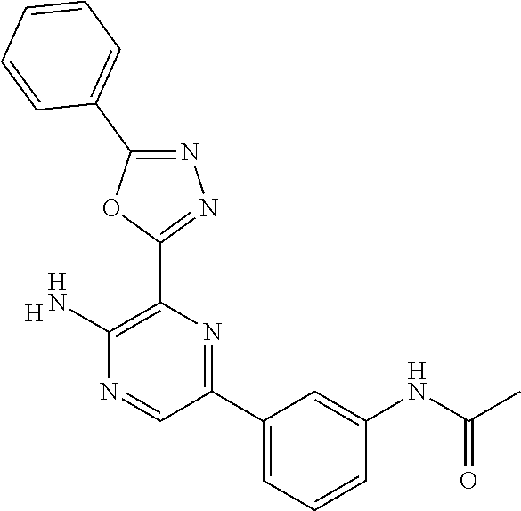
[H].C1(N)=C(C2=NN=C(C3=CC=CC=C3)O2)N=C(C2=CC=CC(NC(C)=O)=C2)C=N1
